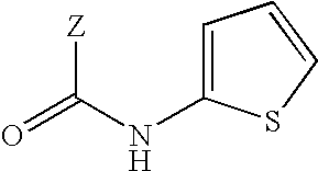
C1=C(NC(=O)[Z])SC=C1
